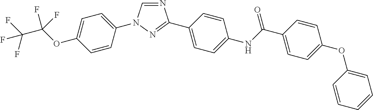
N1=CN(C2=CC=C(OC(C(F)(F)F)(F)F)C=C2)N=C1C1=CC=C(NC(C2=CC=C(OC3=CC=CC=C3)C=C2)=O)C=C1
